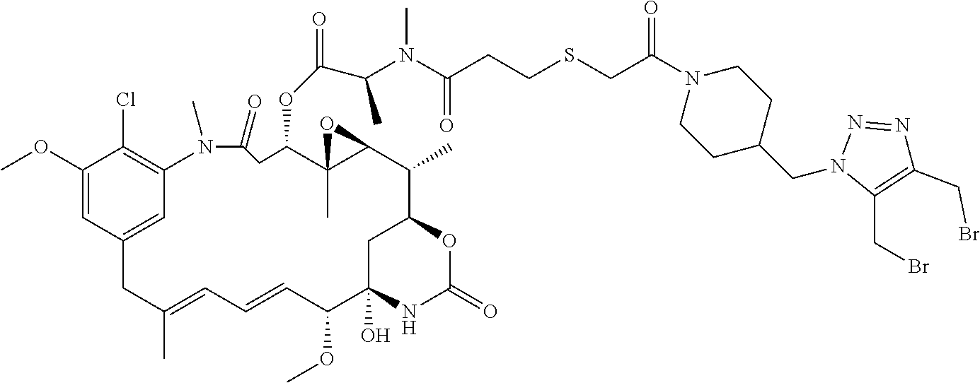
C1(OC)=CC2=CC(=C1Cl)N(C)C(=O)CC(OC(=O)C(C)N(C(CCSCC(N1CCC(CN3C(CBr)=C(CBr)N=N3)CC1)=O)=O)C)C1(C)C(C(C)C3OC(=O)NC(O)(C(OC)C=CC=C(C)C2)C3)O1
